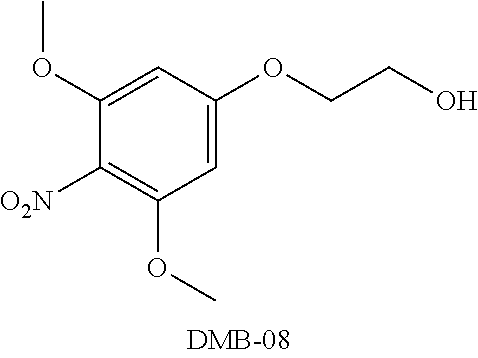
C1(OC)=CC(OCCO)=CC(OC)=C1[O2N]
